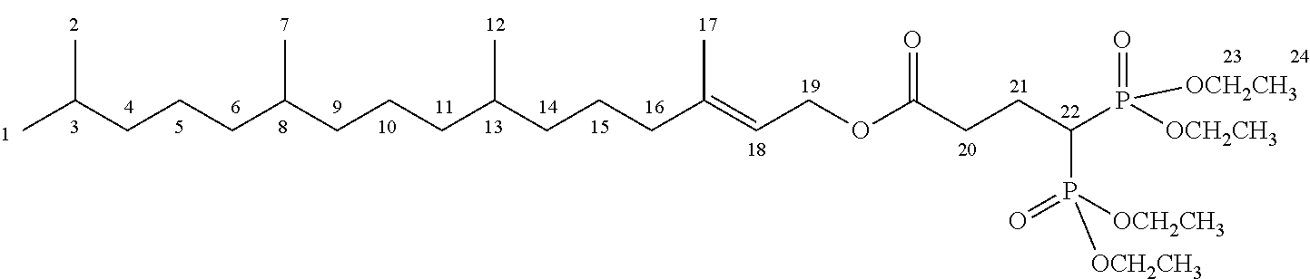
C(C(CCCC(CCCC(=CCOC(CCC(P([OCH2CH3])(=O)[OCH2CH3])P([OCH2CH3])(=O)[OCH2CH3])=O)C)C)C)CCC(C)C
